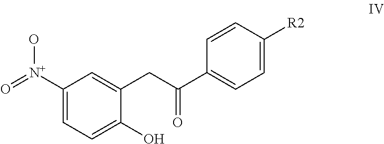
C1([N+](=O)O)=CC=C(O)C(CC(C2=CC=C([R2])C=C2)=O)=C1
